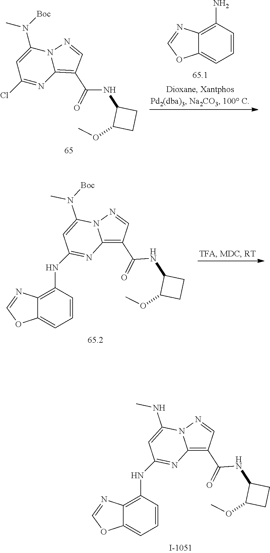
C1=C(N([Boc])C)N2C(=C(C(=O)NC3C(OC)CC3)C=N2)N=C1Cl.C1=CC=C2C(=C1N)N=CO2.C1=CC=C2C(=C1NC1=NC3=C(C(NC4C(OC)CC4)=O)C=NN3C(N(C)[Boc])=C1)N=CO2.C1=CC=C2C(=C1NC1=NC3=C(C(NC4C(OC)CC4)=O)C=NN3C(NC)=C1)N=CO2
